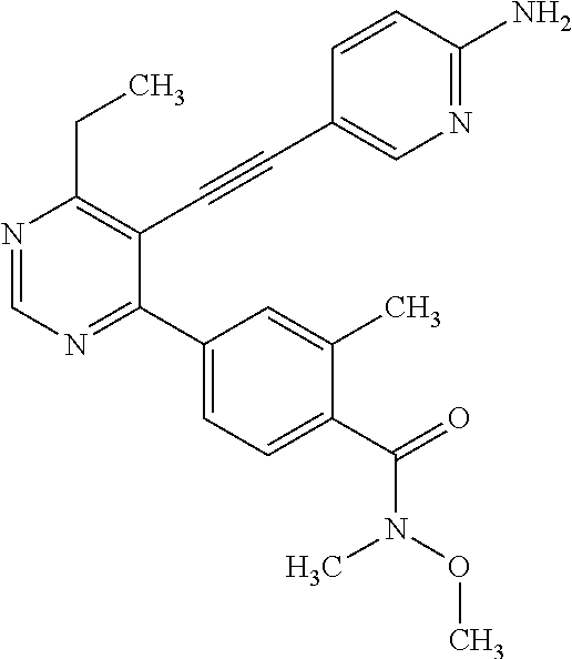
N1=CN=C(C2=CC=C(C(=O)N(C)OC)C(C)=C2)C(C#CC2=CN=C(N)C=C2)=C1CC
